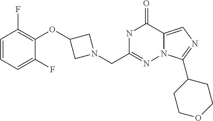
N1C(CN2CC(OC3=C(F)C=CC=C3F)C2)=NN2C(=CN=C2C2CCOCC2)C1=O
